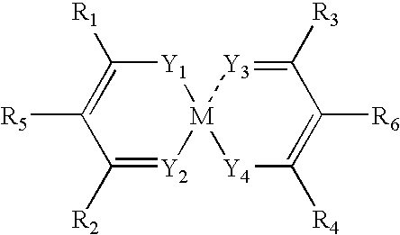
[R5]C1=C([R1])[Y1][M]2([Y2]=C1[R2])[Y4]C([R4])=C([R6])C([R3])=[Y3]2
